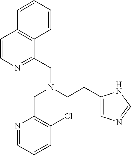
N1=CC=CC(Cl)=C1CN(CC1=NC=CC2=C1C=CC=C2)CCC1=CN=CN1
